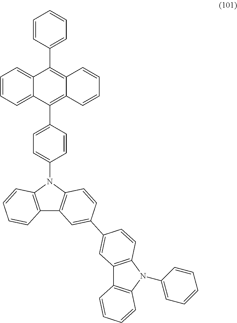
C1=CC=C2C(=C1)C(C1=CC=CC=C1)=C1C(=C2C2=CC=C(N3C4=C(C5=C3C=CC(C3=CC6=C(N(C7=CC=CC=C7)C7=C6C=CC=C7)C=C3)=C5)C=CC=C4)C=C2)C=CC=C1
